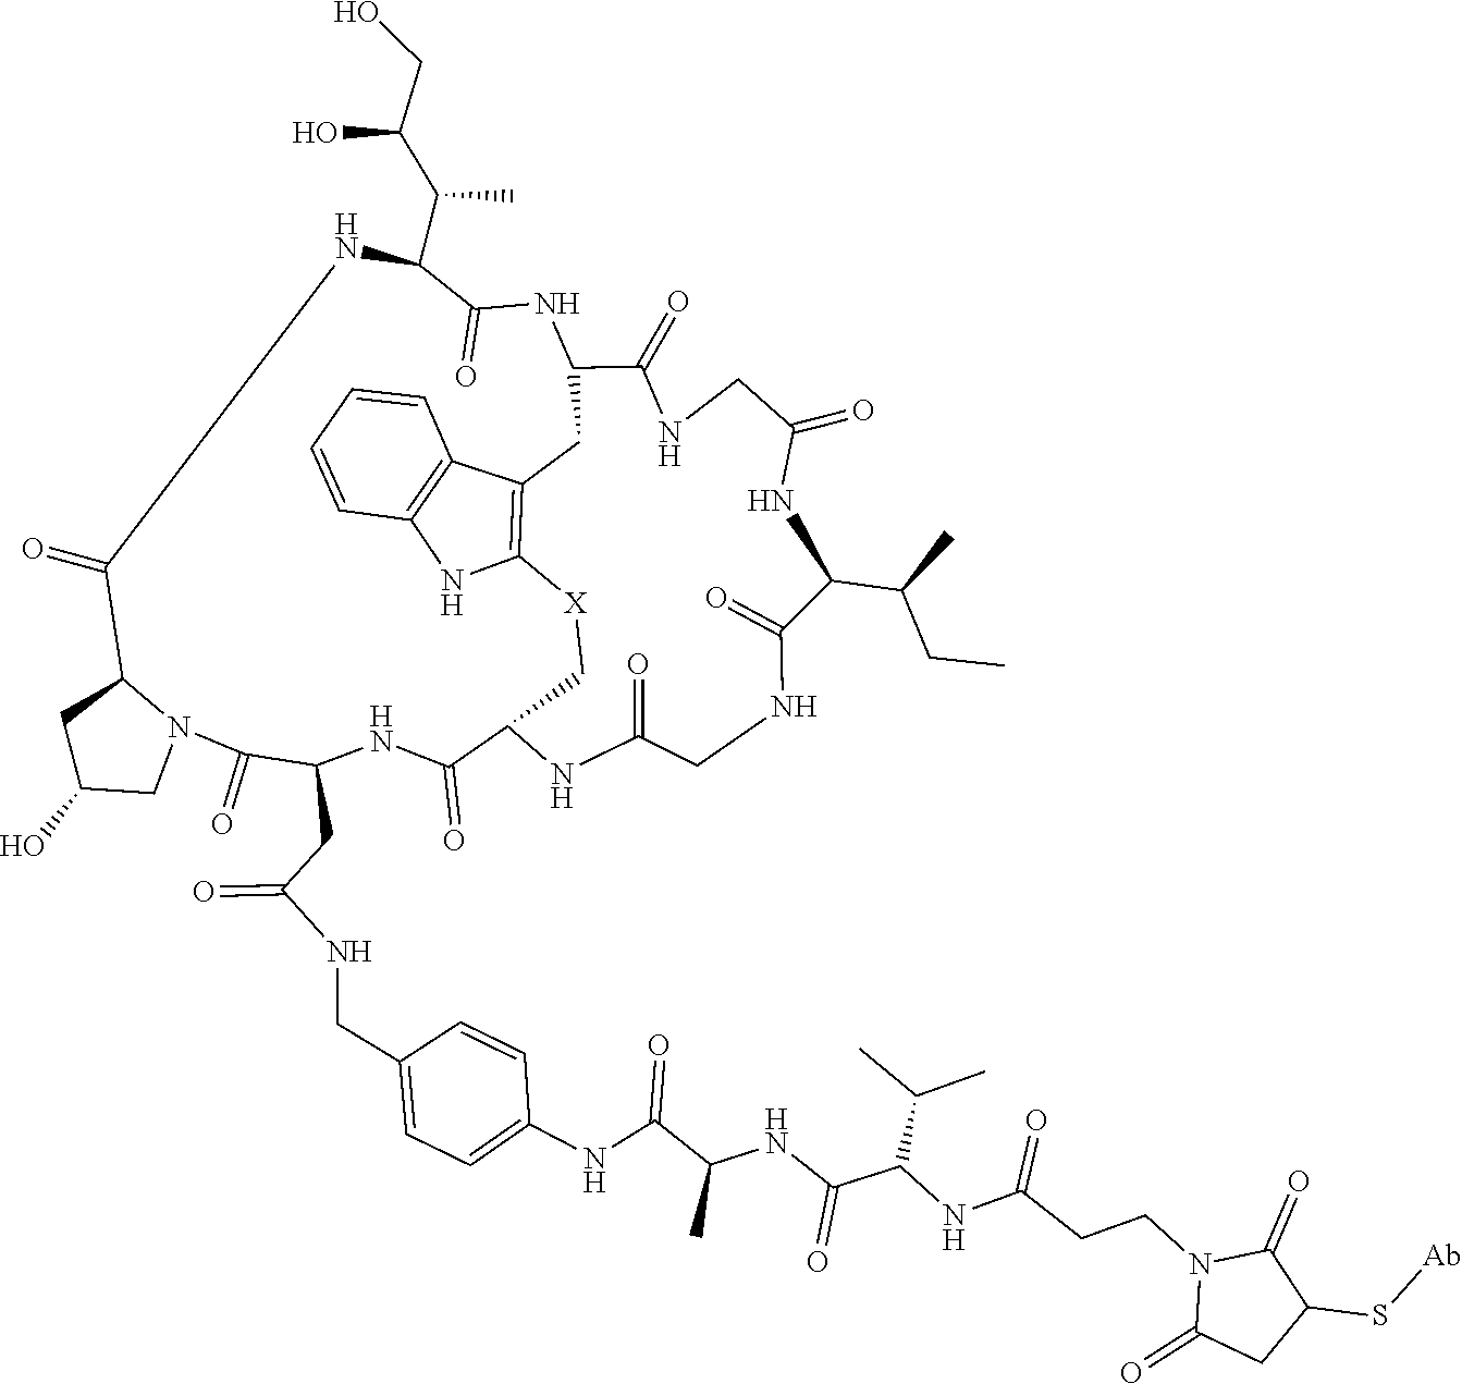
C12C(=O)NC(CC(=O)NCC3=CC=C(NC(C(NC(C(C(C)C)NC(CCN4C(=O)CC(S[Ab])C4=O)=O)=O)C)=O)C=C3)C(=O)N3C(CC(O)C3)C(=O)NC(C(C(O)CO)C)C(=O)NC(CC3=C(NC4=C3C=CC=C4)[X]C1)C(=O)NCC(=O)NC(C(C)CC)C(=O)NCC(=O)N2
